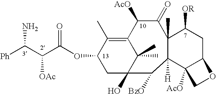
C12=C(C)C(OC(C(C([Ph])N)[OAc])=O)CC(O)(C1(C)C)C([BzO])C1([H])C(C)(C(=O)C2[AcO])C([OR])CC2C1([AcO])CO2
